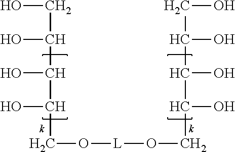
C(O)C(O)C(O)C(O)CO[L]OCC(C(O)C(CO)O)O
